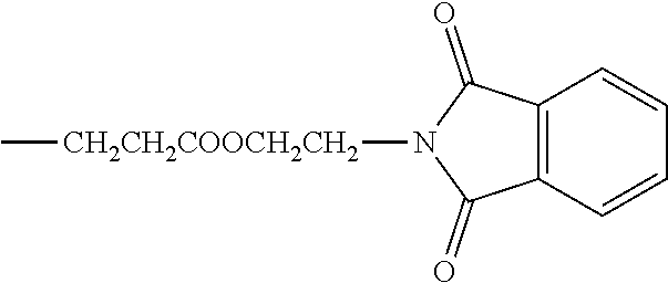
C12=C(C=CC=C1)C(=O)N([CH2CH2COOCH2CH2]C)C2=O
